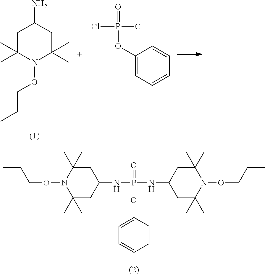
C1C(C)(C)N(OCCC)C(C)(C)CC1N.C1(OP(Cl)(Cl)=O)=CC=CC=C1.C1C(C)(C)N(OCCC)C(C)(C)CC1NP(=O)(OC1=CC=CC=C1)NC1CC(C)(C)N(OCCC)C(C)(C)C1
